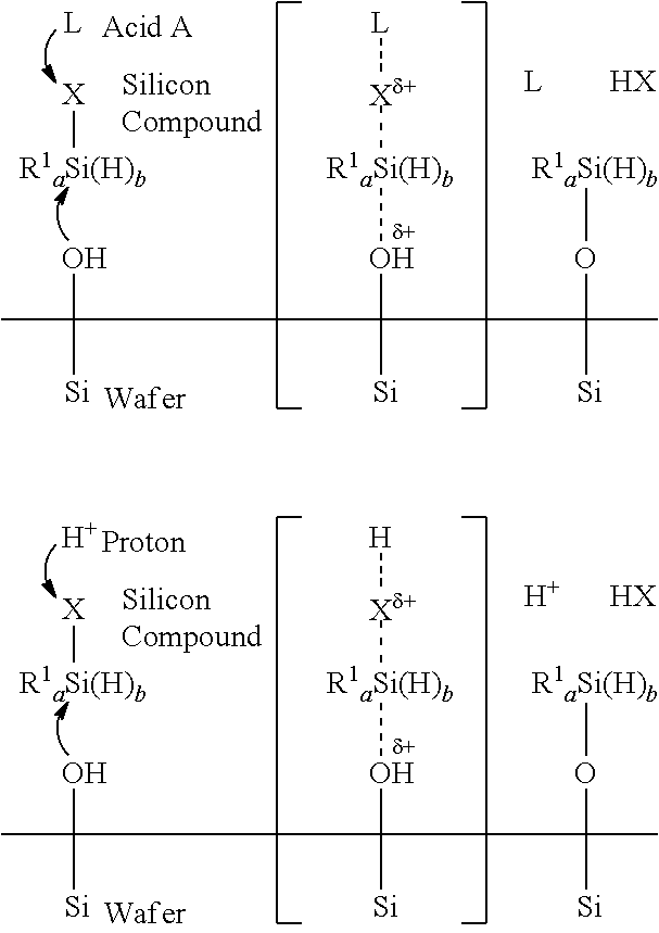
OC(C)([Si])C(O[R1aSi(H)b][Xd+][L])([Si])C(O[R1aSi(H)b])(C)[Si].[d+].[L].[X][R1aSi(H)b].[HX].OC(C)([Si])C(O[R1aSi(H)b][Xd+][H])([Si])C(O[R1aSi(H)b])(C)[Si].[d+].[H].[X][R1aSi(H)b].[HX].[H]
